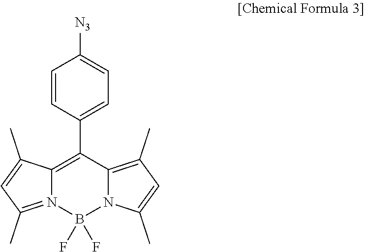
C12=C(C3=CC=C([N3])C=C3)C3=C(C)C=C(C)N3B(F)(F)N1=C(C)C=C2C
